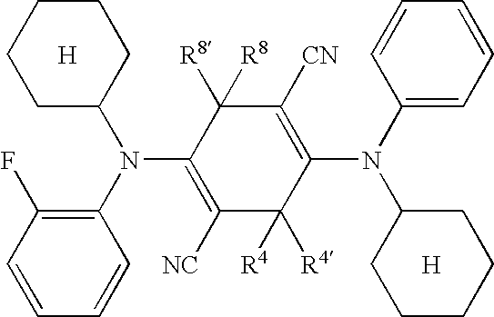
C1(N(C2=CC=CC=C2)C2CCCCC2)=C([CN])C([R8])([R8])C(N(C2=C(F)C=CC=C2)C2CCCCC2)=C([NC])C1([R4])[R4].[H].[H]
